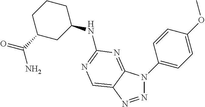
N1=NC2=CN=C(NC3CCCC(C(N)=O)C3)N=C2N1C1=CC=C(OC)C=C1
